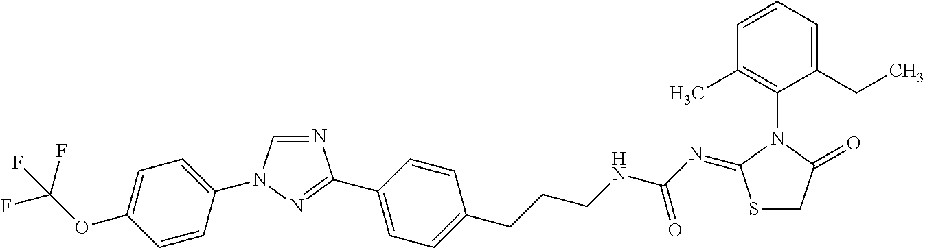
N1=CN(C2=CC=C(OC(F)(F)F)C=C2)N=C1C1=CC=C(CCCNC(N=C2SCC(=O)N2C2=C(C)C=CC=C2CC)=O)C=C1
